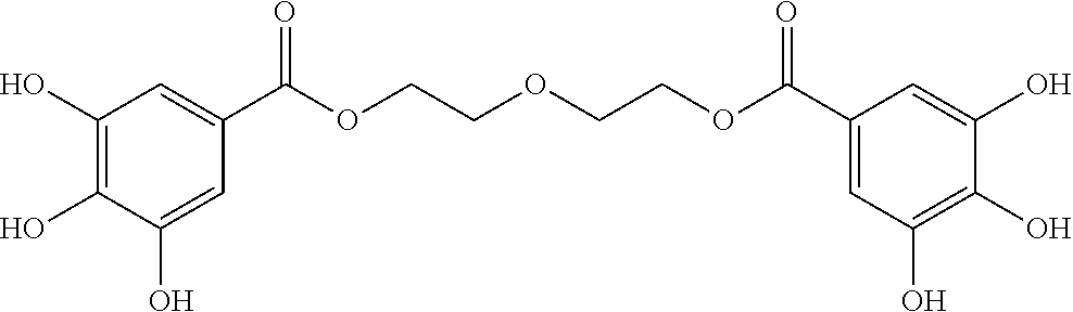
C1(O)=C(O)C(O)=CC(C(OCCOCCOC(C2=CC(O)=C(O)C(O)=C2)=O)=O)=C1
